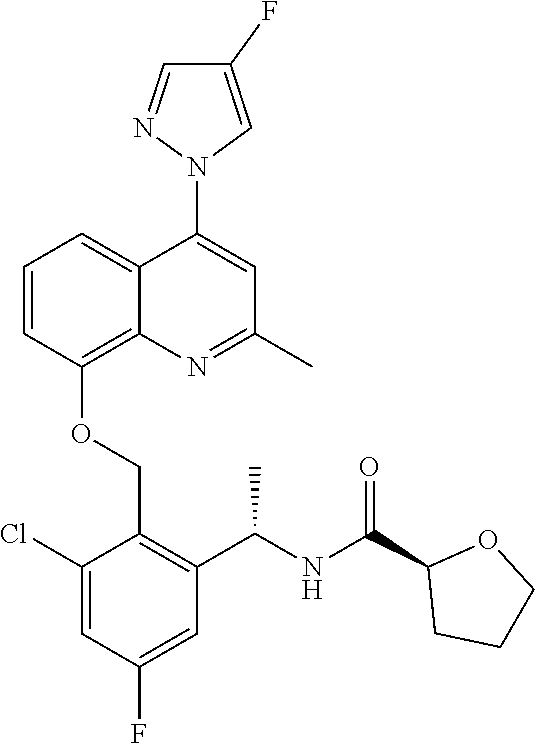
C1=CC(OCC2=C(C(NC(C3CCCO3)=O)C)C=C(F)C=C2Cl)=C2C(=C1)C(N1C=C(F)C=N1)=CC(C)=N2
